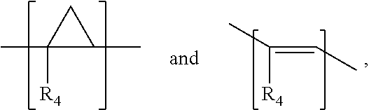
C1(C)([R4])C(C)C1.C(=CC)(C)[R4]
